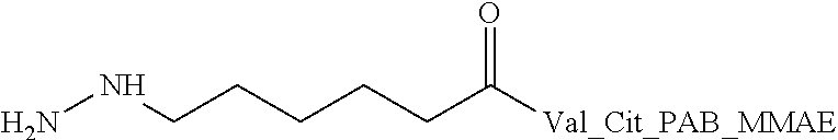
N(CCCCCC([Val_Cit_PAB_MMAE])=O)N
